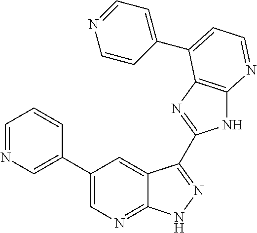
C1=NC=C(C2=CN=C3C(=C2)C(C2=NC4=C(N2)N=CC=C4C2=CC=NC=C2)=NN3)C=C1
